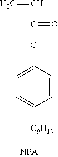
C=CC(=O)OC1=CC=C([C9H19])C=C1
